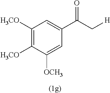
C1([H3CO])=C([H3CO])C([OCH3])=CC(C(C[H])=O)=C1
